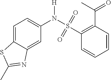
C1=C2C(=CC(N(S(C3=C(C(=O)C)C=CC=C3)(=O)=O)[H])=C1)N=C(C)S2
